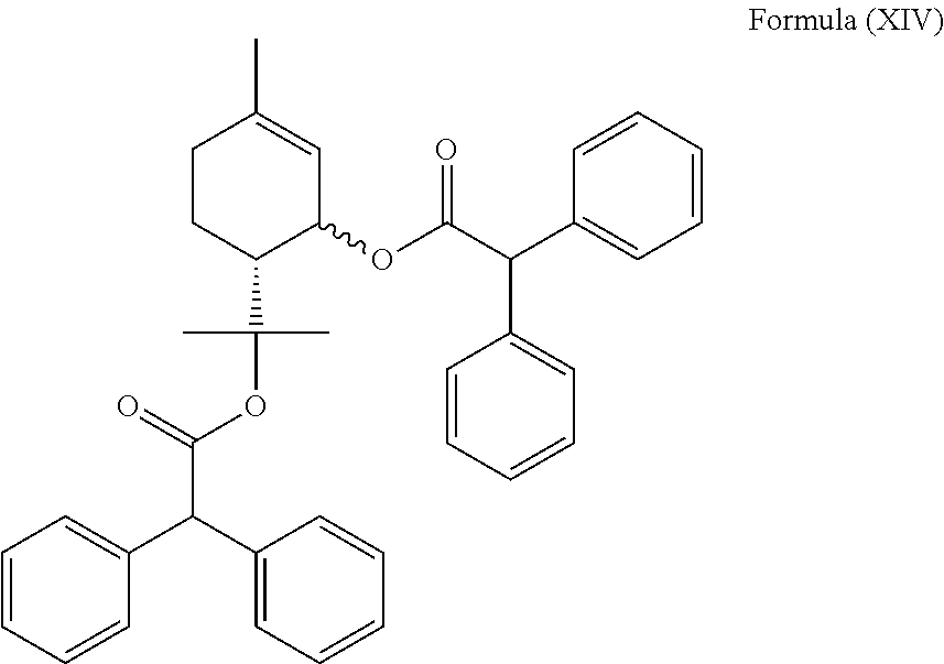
C1CC(C(OC(=O)C(C2=CC=CC=C2)C2=CC=CC=C2)(C)C)C(OC(C(C2=CC=CC=C2)C2=CC=CC=C2)=O)C=C1C
